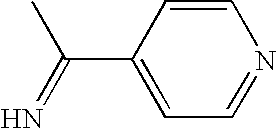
C1=CC(C(C)=N)=CC=N1
